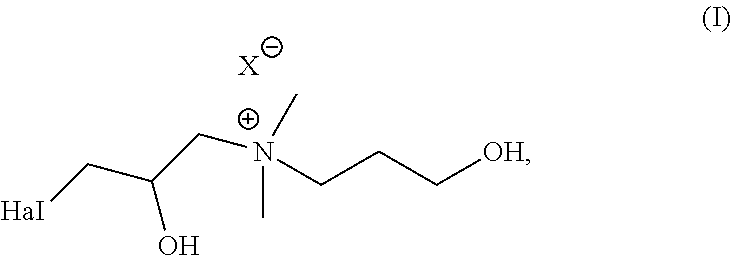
[X].[OH]CCC[N+](CC(C[HaI])O)(C)C
